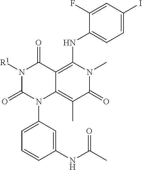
C1(NC(C)=O)=CC(N2C3=C(C)C(=O)N(C)C(NC4=CC=C(I)C=C4F)=C3C(=O)N([R1])C2=O)=CC=C1
